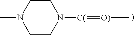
C1CN(C)CCN1[C(]=[O)]C
